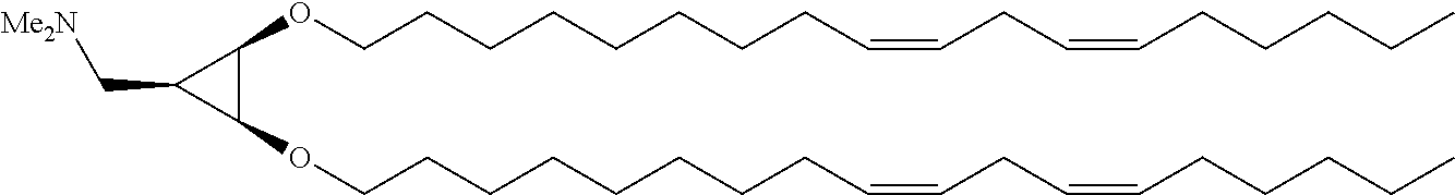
C(CCCCCC=CCC=CCCCCC)CCOC1C(OCCCCCCCCC=CCC=CCCCCC)C1C[Me2N]
